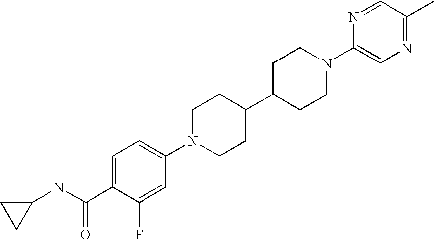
C1=C(C(NC2CC2)=O)C(F)=CC(N2CCC(C3CCN(C4=CN=C(C)C=N4)CC3)CC2)=C1
